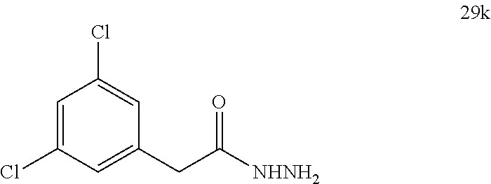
C1(Cl)=CC(Cl)=CC(CC([NHNH2])=O)=C1
